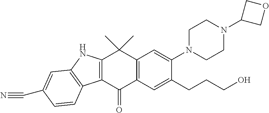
C12=C(C(=O)C3=C(C1(C)C)C=C(N1CCN(C4COC4)CC1)C(CCCO)=C3)C1=C(N2)C=C(C#N)C=C1
